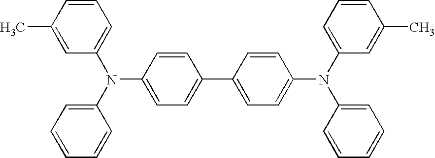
C1=CC(C)=CC(N(C2=CC=C(C3=CC=C(N(C4=CC=CC(C)=C4)C4=CC=CC=C4)C=C3)C=C2)C2=CC=CC=C2)=C1
